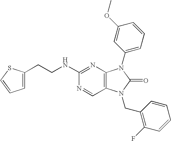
C(NC1=NC2=C(C=N1)N(CC1=C(F)C=CC=C1)C(=O)N2C1=CC=CC(OC)=C1)CC1=CC=CS1
